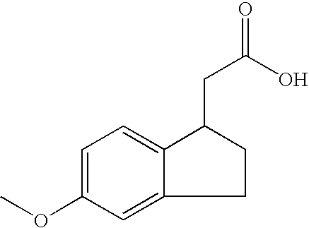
C1=C(OC)C=C2C(=C1)C(CC(=O)O)CC2
